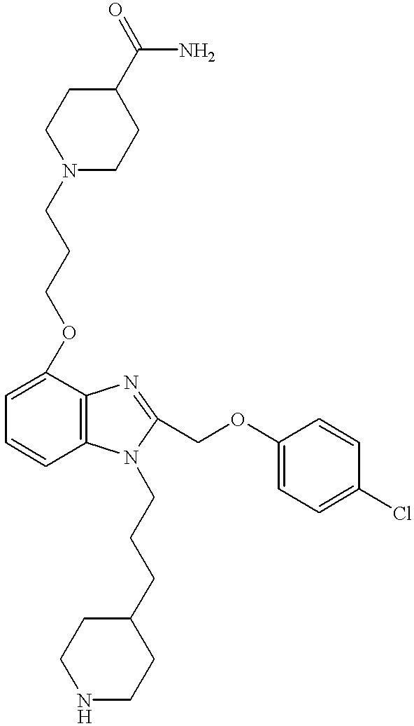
C1N(CCCOC2=CC=CC3=C2N=C(COC2=CC=C(Cl)C=C2)N3CCCC2CCNCC2)CCC(C(N)=O)C1
